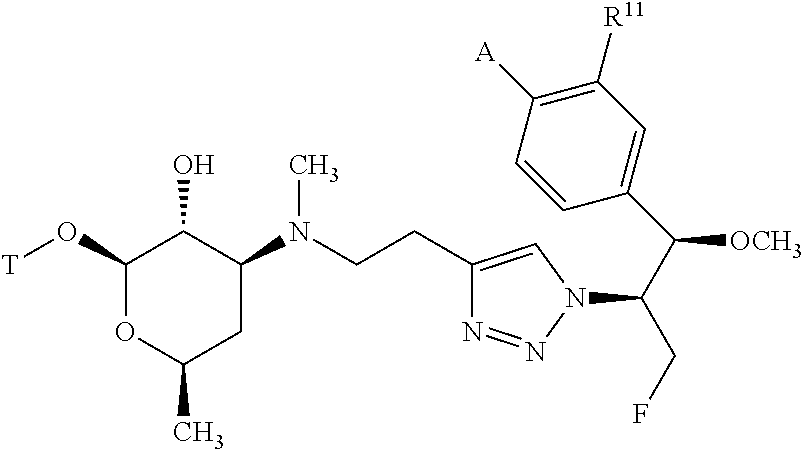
C1(CCN(C2C(O)C(O[T])OC(C)C2)C)=CN(C(C(C2=CC([R11])=C([A])C=C2)[OCH3])CF)N=N1
